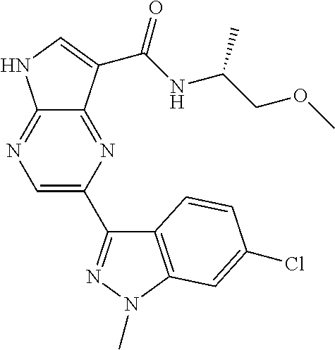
C12=NC=C(C3=NN(C)C4=C3C=CC(Cl)=C4)N=C1C(C(NC(COC)C)=O)=CN2
